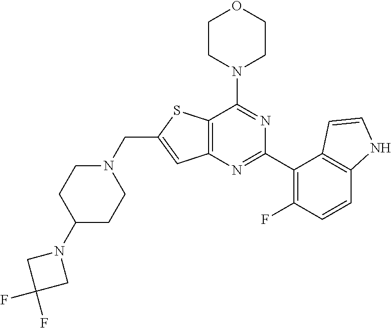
C12=C(N=C(C3=C(F)C=CC4=C3C=CN4)N=C1N1CCOCC1)C=C(CN1CCC(N3CC(F)(F)C3)CC1)S2
